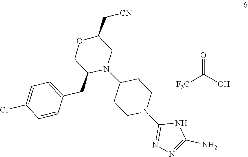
O=C(O)[F3C].C1(N2CCC(N3C(CC4=CC=C(Cl)C=C4)COC(C[CN])C3)CC2)=NN=C(N)N1
